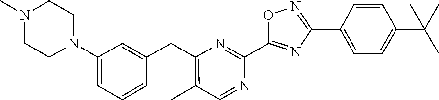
C1(N2CCN(C)CC2)=CC=CC(CC2=C(C)C=NC(C3=NC(C4=CC=C(C(C)(C)C)C=C4)=NO3)=N2)=C1
